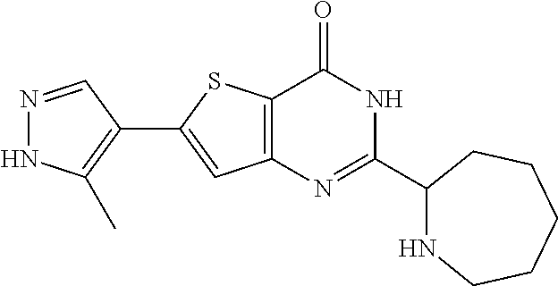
N1=CC(C2=CC3=C(S2)C(=O)NC(C2NCCCCC2)=N3)=C(C)N1
